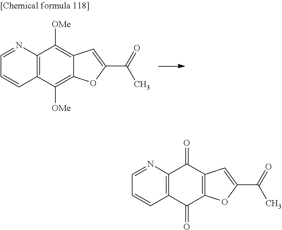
C12=C(C([OMe])=C3C(=C1[OMe])C=C(C(=O)C)O3)C=CC=N2.C12=C(C(=O)C3=C(C1=O)C=C(C(=O)C)O3)C=CC=N2
